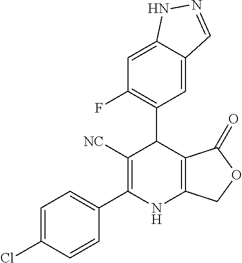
C1=C(Cl)C=CC(C2=C([NC])C(C3=C(F)C=C4C(=C3)C=NN4)C3=C(N2)COC3=O)=C1
